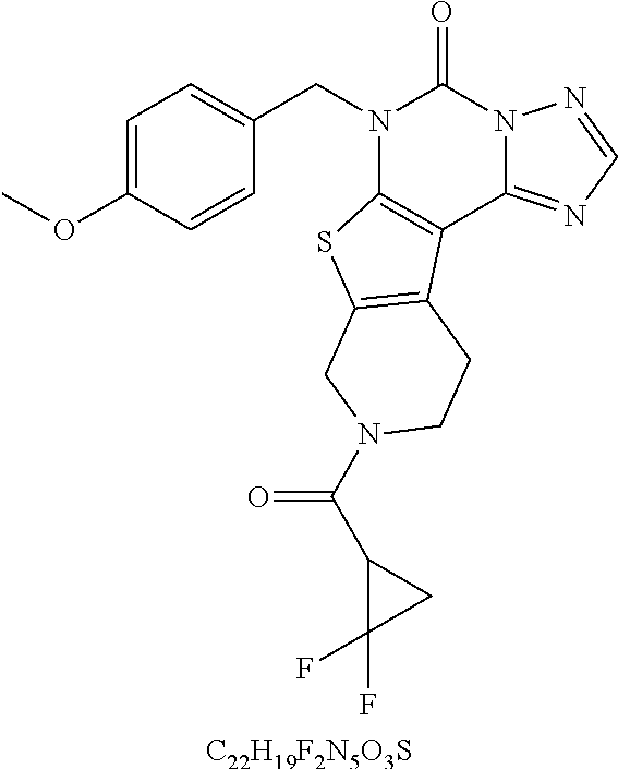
C1=C(OC)C=CC(CN2C3=C(C4=NC=NN4C2=O)C2=C(S3)CN(C(C3C(F)(F)C3)=O)CC2)=C1.[C22H19F2N5O3S]
